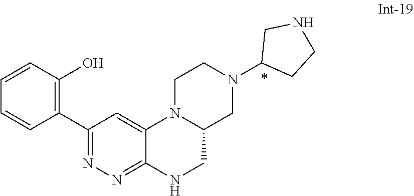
C1(C2=NN=C3C(=C2)N2C(CN3)CN(C3CCNC3)CC2)=C(O)C=CC=C1
